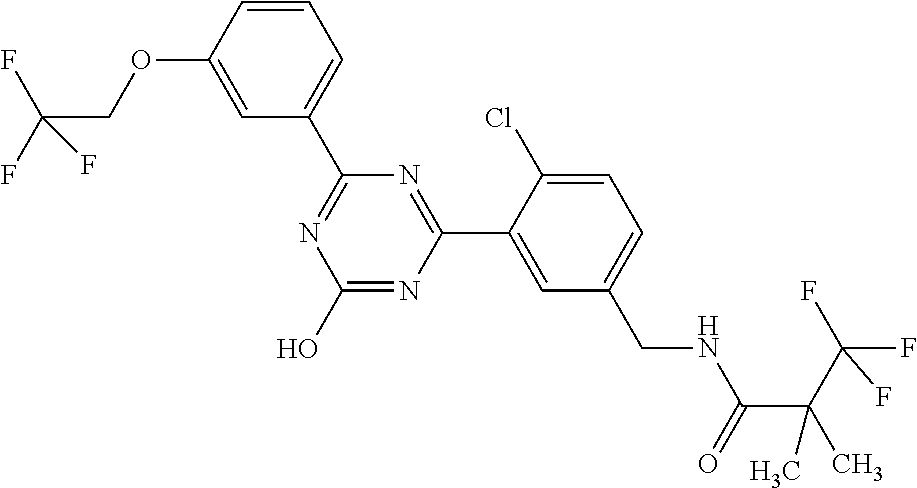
C1(C2=NC(O)=NC(C3=CC(CNC(=O)C(C(F)(F)F)(C)C)=CC=C3Cl)=N2)=CC=CC(OCC(F)(F)F)=C1
